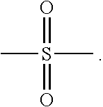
CS(C)(=O)=O
